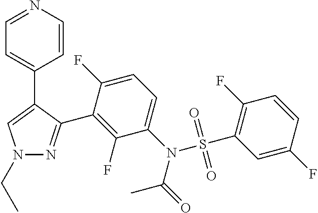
N(S(C1=C(F)C=CC(F)=C1)(=O)=O)(C1=CC=C(F)C(C2=NN(CC)C=C2C2=CC=NC=C2)=C1F)C(=O)C
